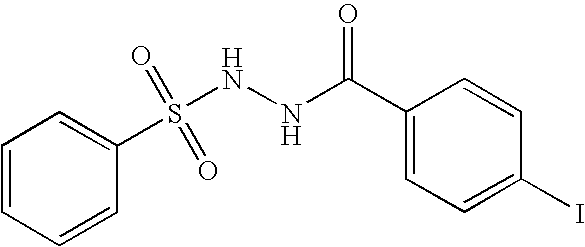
C1=CC=CC(S(NNC(C2=CC=C(I)C=C2)=O)(=O)=O)=C1
